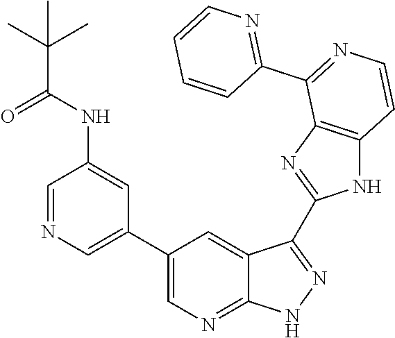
C1=NC=C(C2=CN=C3C(=C2)C(C2=NC4=C(N2)C=CN=C4C2=NC=CC=C2)=NN3)C=C1NC(C(C)(C)C)=O
